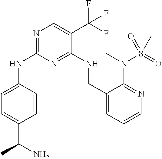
C1=CC(NC2=NC=C(C(F)(F)F)C(NCC3=CC=CN=C3N(S(C)(=O)=O)C)=N2)=CC=C1C(N)C
